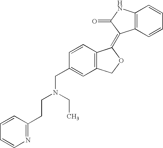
C1(CN(CCC2=NC=CC=C2)CC)=CC2=C(C=C1)C(=C1C3=C(NC1=O)C=CC=C3)OC2
